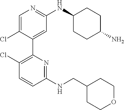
C1(C2=C(Cl)C=CC(NCC3CCOCC3)=N2)=CC(NC2CCC(N)CC2)=NC=C1Cl
